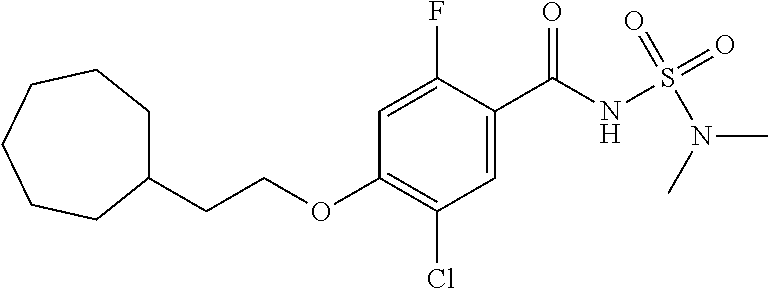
C1=C(F)C(C(NS(N(C)C)(=O)=O)=O)=CC(Cl)=C1OCCC1CCCCCC1
